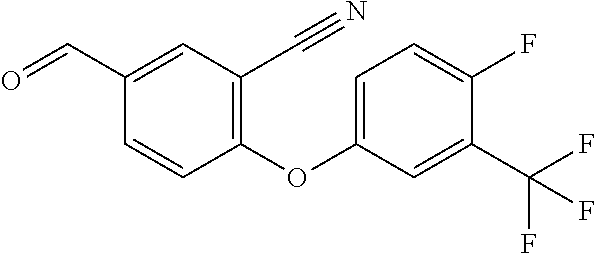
C1=CC(C=O)=CC(C#N)=C1OC1=CC=C(F)C(C(F)(F)F)=C1
